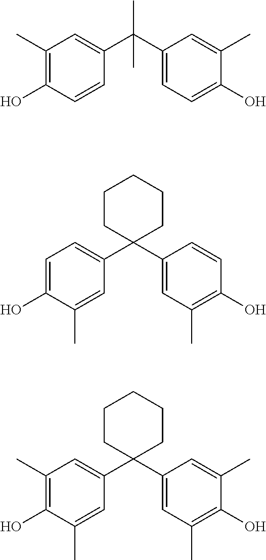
C1(C(C2=CC=C(O)C(C)=C2)(C)C)=CC(C)=C(O)C=C1.C1(C2(C3=CC(C)=C(O)C=C3)CCCCC2)=CC=C(O)C(C)=C1.C1(C2(C3=CC(C)=C(O)C(C)=C3)CCCCC2)=CC(C)=C(O)C(C)=C1
